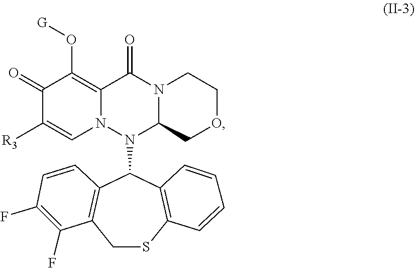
C1(=O)C([R3])=CN2C(=C1O[G])C(=O)N1C(N2C2C3=C(CSC4=C2C=CC=C4)C(F)=C(F)C=C3)COCC1
